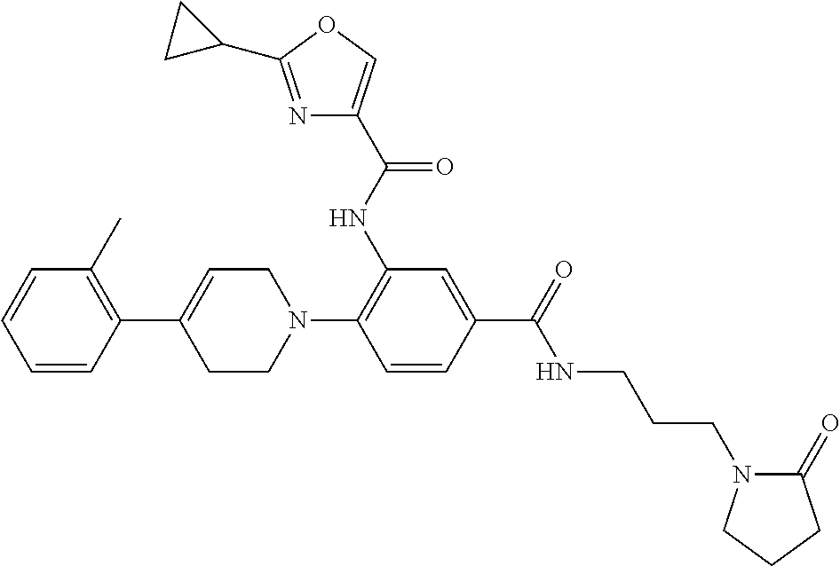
C1=CC=CC(C2=CCN(C3=C(NC(C4=COC(C5CC5)=N4)=O)C=C(C(=O)NCCCN4C(=O)CCC4)C=C3)CC2)=C1C
